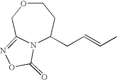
N12C(CC=CC)CCOCC1=NOC2=O
